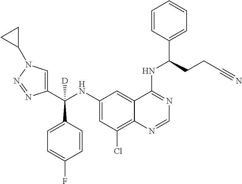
C1(NC(C2=CN(C3CC3)N=N2)(C2=CC=C(F)C=C2)[D])=CC(Cl)=C2C(=C1)C(NC(C1=CC=CC=C1)CCC#N)=NC=N2
